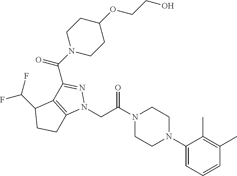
N1(CC(N2CCN(C3=CC=CC(C)=C3C)CC2)=O)N=C(C(N2CCC(OCCO)CC2)=O)C2=C1CCC2C(F)F
